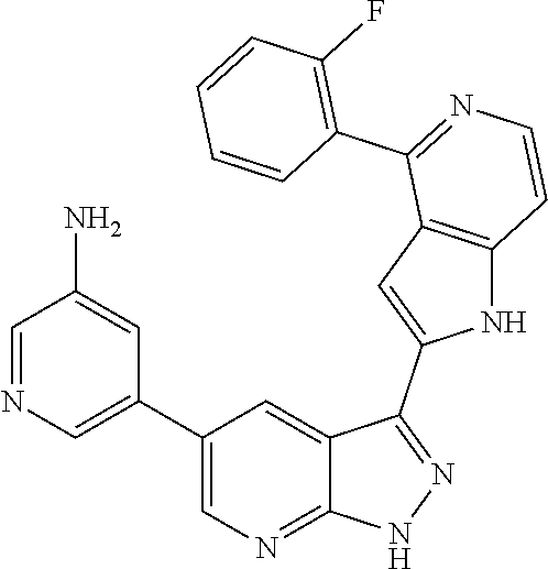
C1(C2=CN=CC(N)=C2)=CN=C2C(=C1)C(C1=CC3=C(N1)C=CN=C3C1=C(F)C=CC=C1)=NN2
